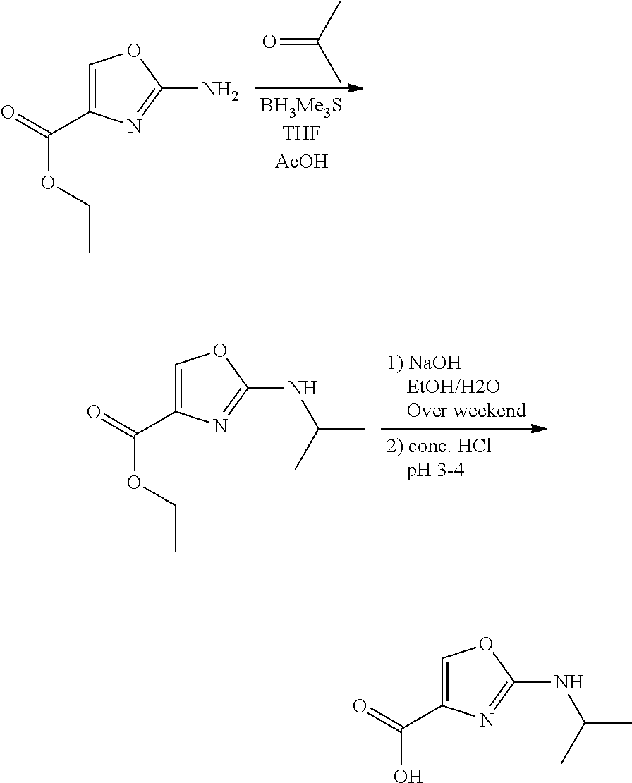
O=C(C)C.C1=C(C(=O)OCC)N=C(N)O1.C1=C(C(=O)OCC)N=C(NC(C)C)O1.C1=C(C(=O)O)N=C(NC(C)C)O1
